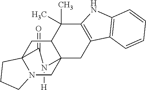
C1(=O)C23N(CC4(C(C2)C(C)(C)C2=C(C4)C4=C(N2)C=CC=C4)N1[H])CCC3
